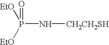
P(N[CH2CH2SH])([EtO])([EtO])=O
